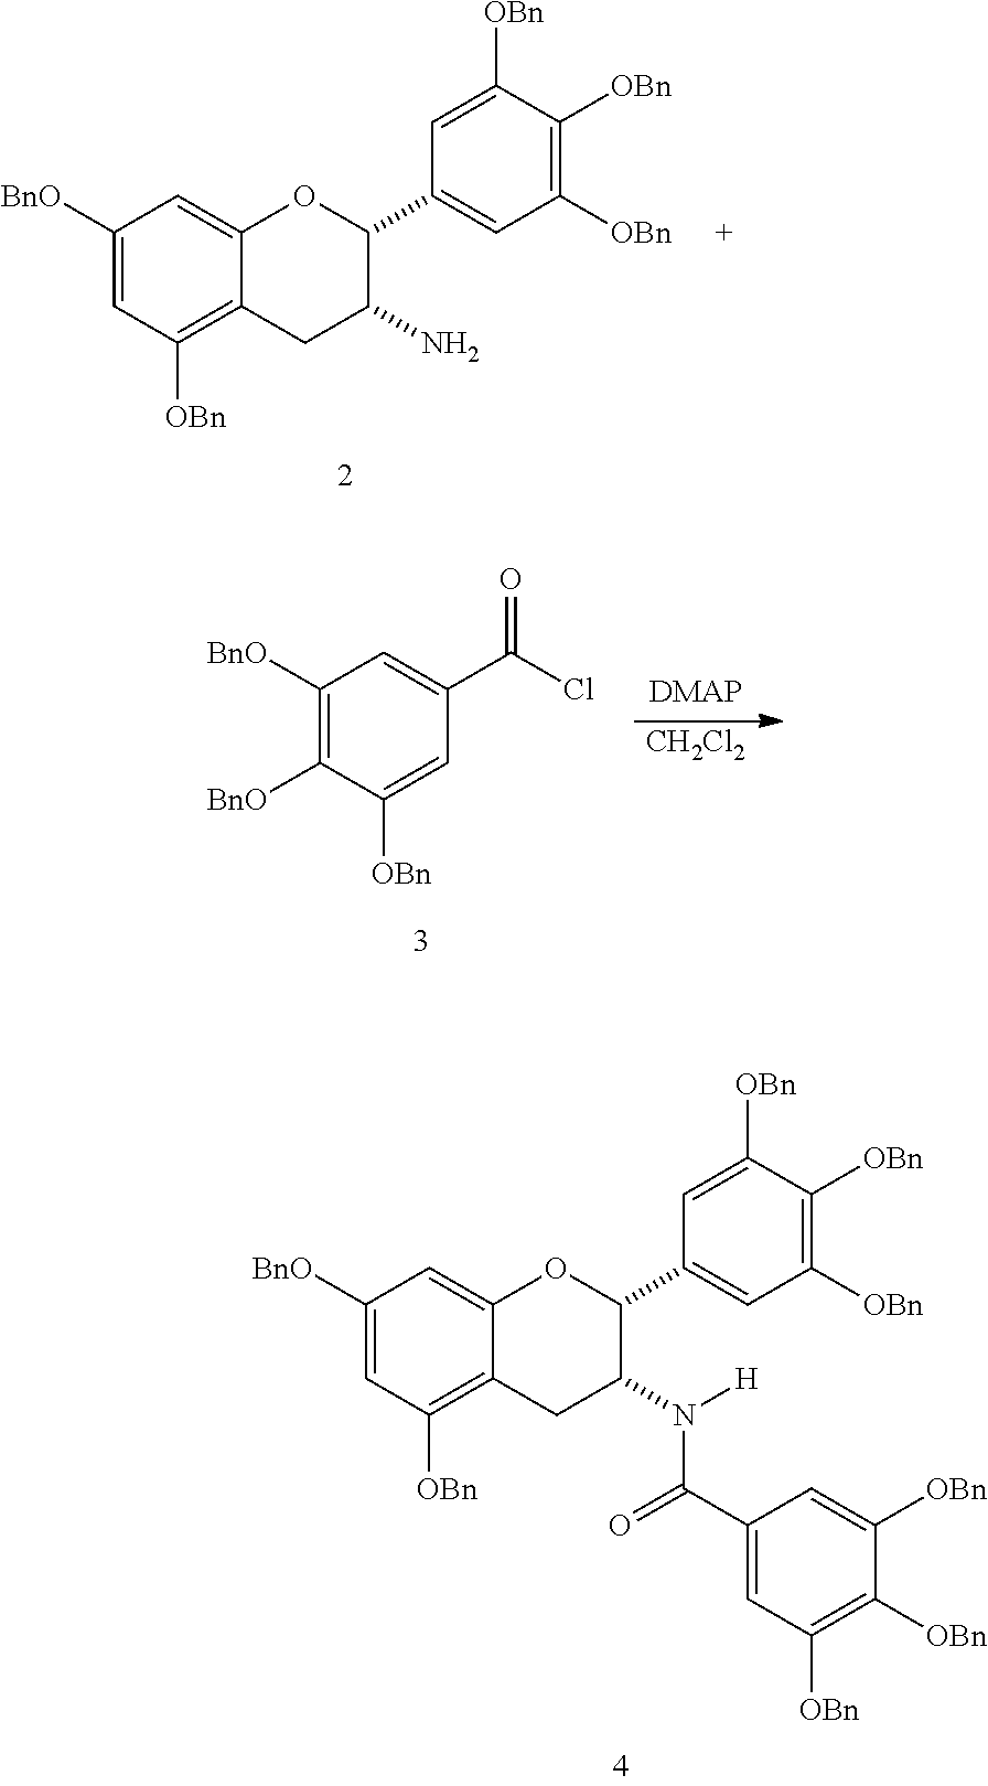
C1([BnO])=CC([OBn])=C2C(=C1)OC(C1=CC([OBn])=C([OBn])C([OBn])=C1)C(N([H])C(=O)C1=CC([OBn])=C([OBn])C([OBn])=C1)C2.C1([BnO])=CC([OBn])=C2C(=C1)OC(C1=CC([OBn])=C([OBn])C([OBn])=C1)C(N)C2.C1([BnO])=C([BnO])C([OBn])=CC(C(Cl)=O)=C1.[CH2Cl2]
